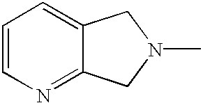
C1=CN=C2C(=C1)CN(C)C2
